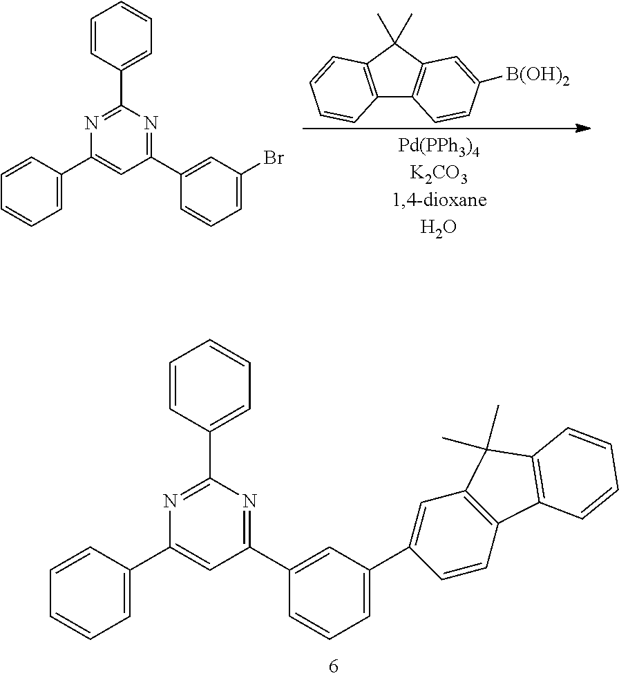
C1=C(C2=CC(C3=CC(Br)=CC=C3)=NC(C3=CC=CC=C3)=N2)C=CC=C1.C12=C(C(C)(C)C3=C1C=CC([B(OH)2])=C3)C=CC=C2.C1=C(C2=CC(C3=CC(C4=CC5=C(C=C4)C4=C(C5(C)C)C=CC=C4)=CC=C3)=NC(C3=CC=CC=C3)=N2)C=CC=C1
